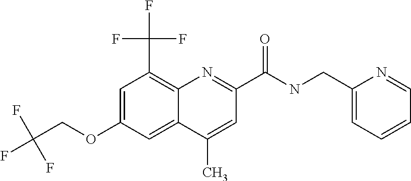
C1(C)=CC(C(NCC2=CC=CC=N2)=O)=NC2=C(C(F)(F)F)C=C(OCC(F)(F)F)C=C12
